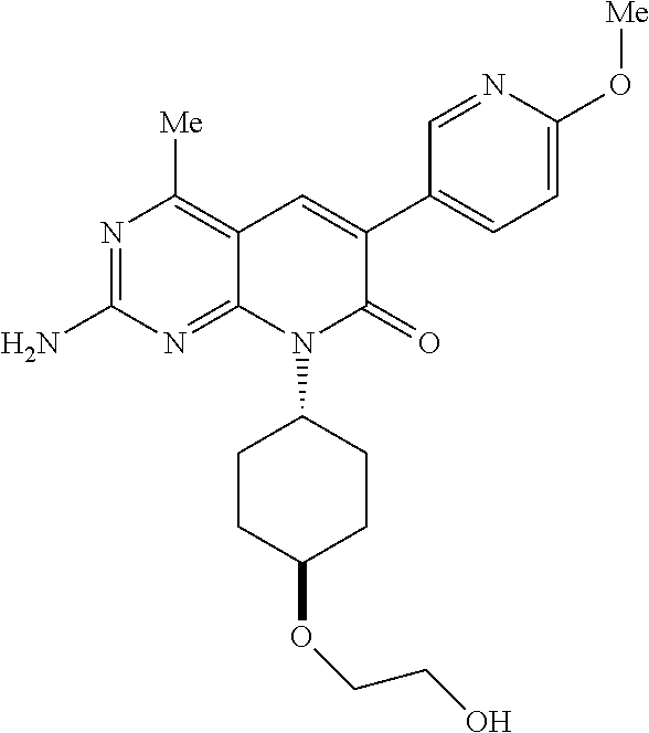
N1=C(N)N=C2C(=C1[Me])C=C(C1=CC=C(O[Me])N=C1)C(=O)N2C1CCC(OCCO)CC1
